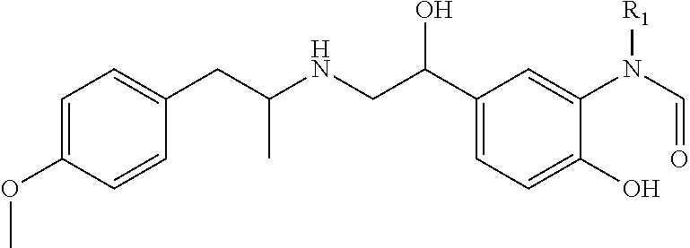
C1=C(OC)C=CC(CC(NCC(C2=CC=C(O)C(N(C=O)[R1])=C2)O)C)=C1
